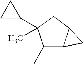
C1(C2CC2)(C)C(C)C2C(C1)C2
